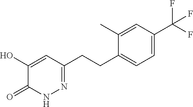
C(C1=CC=C(C(F)(F)F)C=C1C)CC1=NNC(=O)C(O)=C1
